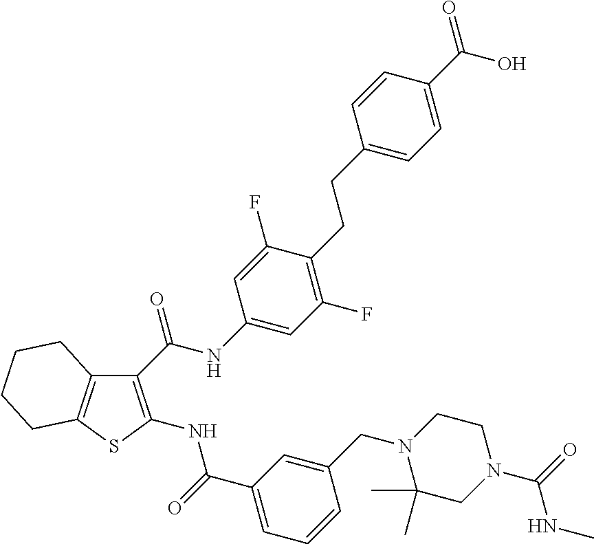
C1(C(NC2=CC(F)=C(CCC3=CC=C(C(O)=O)C=C3)C(F)=C2)=O)=C(NC(C2=CC=CC(CN3C(C)(C)CN(C(NC)=O)CC3)=C2)=O)SC2=C1CCCC2
